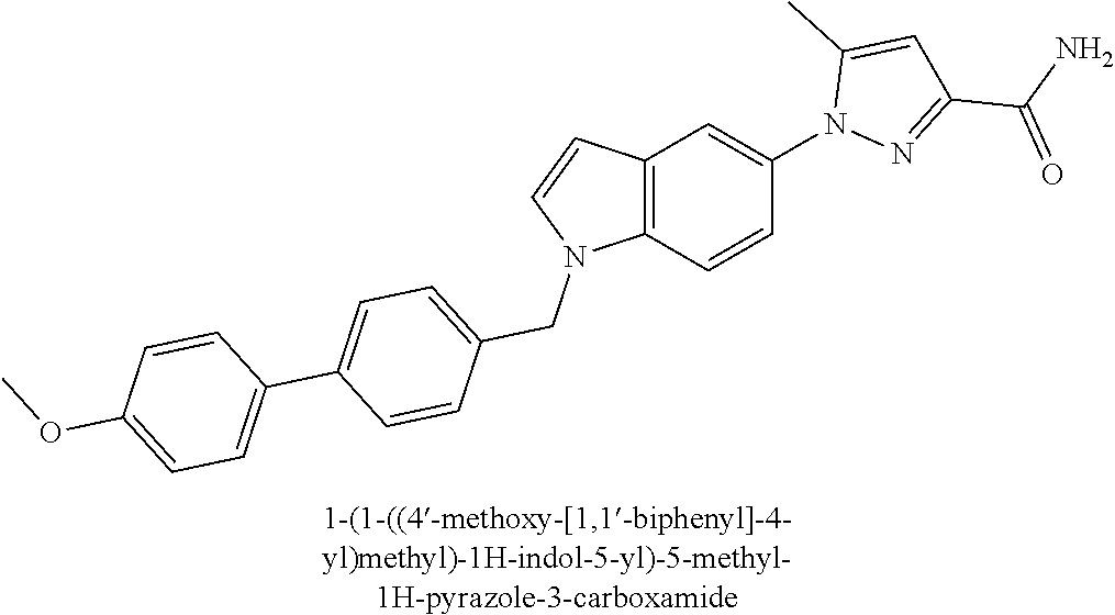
C12=C(C=CC(N3N=C(C(=O)N)C=C3C)=C1)N(CC1=CC=C(C3=CC=C(OC)C=C3)C=C1)C=C2
